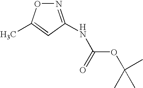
N1=C(NC(OC(C)(C)C)=O)C=C(C)O1
